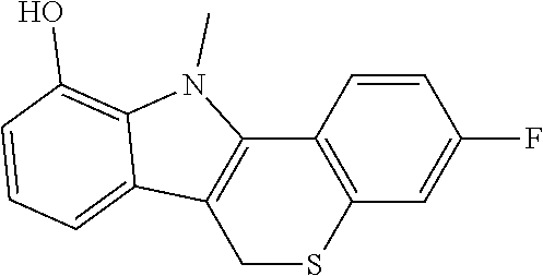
C1=CC2=C(C=C1F)SCC1=C2N(C)C2=C(O)C=CC=C12
